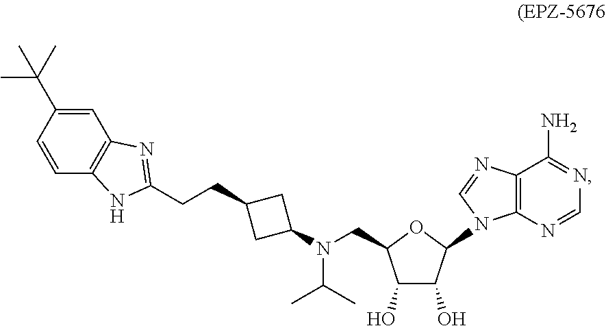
C1(O)C(O)C(N2C3=C(C(N)=NC=N3)N=C2)OC1CN(C1CC(CCC2=NC3=C(N2)C=CC(C(C)(C)C)=C3)C1)C(C)C
